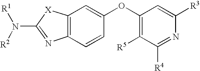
C12=C(C=CC(OC3=C([R5])C([R4])=NC([R3])=C3)=C1)N=C(N([R2])[R1])[X]2
